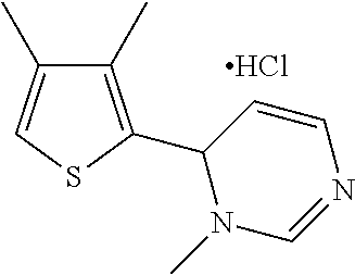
Cl.C1(C)=CSC(C2C=CN=CN2C)=C1C
